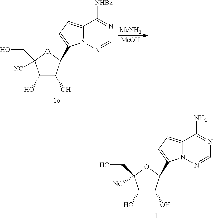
C12=CC=C(C3C(O)C(O)C([NC])(CO)O3)N1N=CN=C2[NHBz].[MeNH2].[MeOH].C12=CC=C(C3C(O)C(O)C([NC])(CO)O3)N1N=CN=C2N
